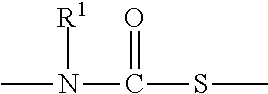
CN([R1])C(=O)SC
